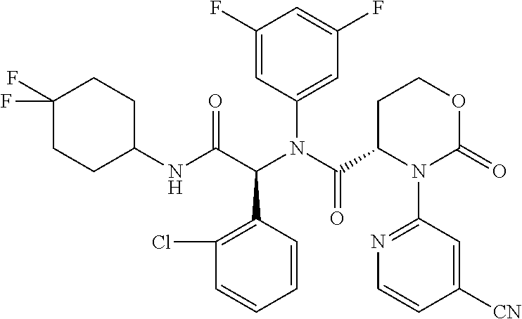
C1(Cl)=C(C(C(NC2CCC(F)(F)CC2)=O)N(C(C2N(C3=NC=CC([CN])=C3)C(=O)OCC2)=O)C2=CC(F)=CC(F)=C2)C=CC=C1
